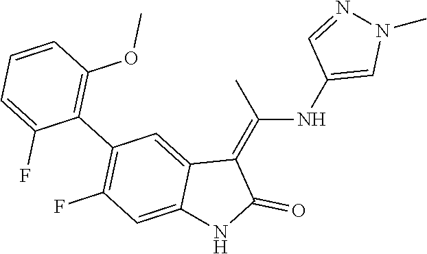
C(NC1=CN(C)N=C1)(=C1C2=CC(C3=C(OC)C=CC=C3F)=C(F)C=C2NC1=O)C
